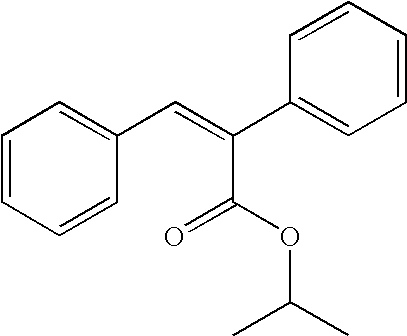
C1=CC=CC(C=C(C2=CC=CC=C2)C(OC(C)C)=O)=C1
